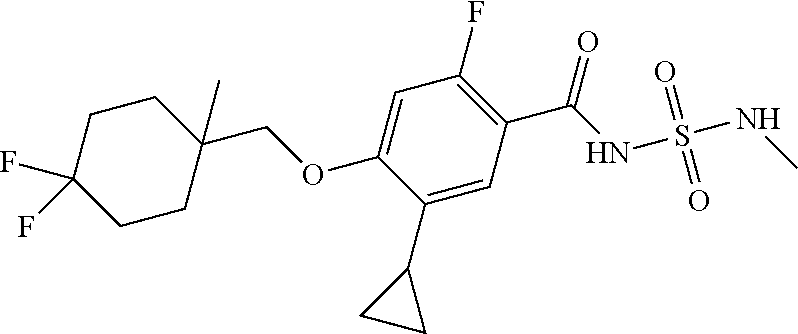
O(C1=CC(F)=C(C(=O)NS(NC)(=O)=O)C=C1C1CC1)CC1(C)CCC(F)(F)CC1
